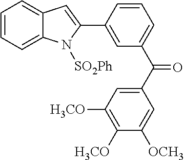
C1(C2=CC(C(=O)C3=CC([OCH3])=C([OCH3])C([OCH3])=C3)=CC=C2)=CC2=CC=CC=C2N1[SO2Ph]
